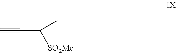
C#CC([SO2Me])(C)C
